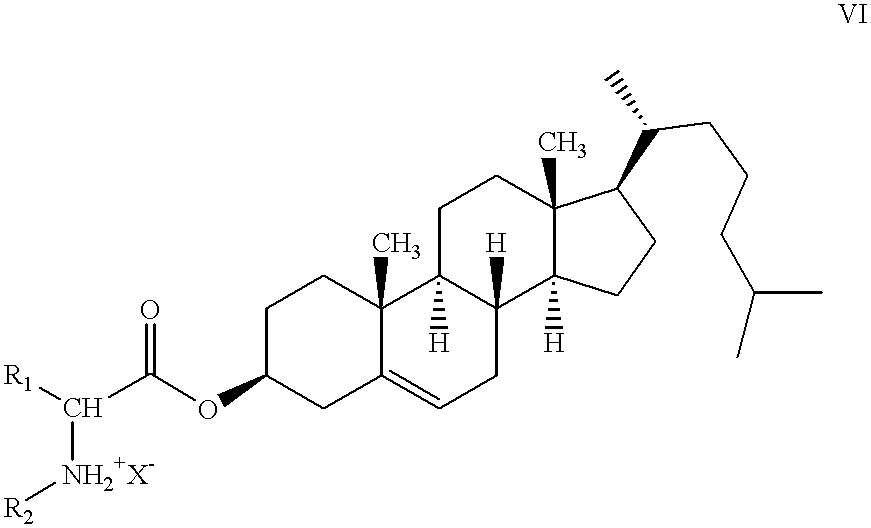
C1C(OC(C([R1])[NH2+X-][R2])=O)CC2=CCC3([H])C([H])(C2(C)C1)CCC1(C)C3([H])CCC1C(CCCC(C)C)C
